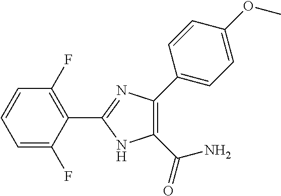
C1=C(F)C(C2=NC(C3=CC=C(OC)C=C3)=C(C(=O)N)N2)=C(F)C=C1
